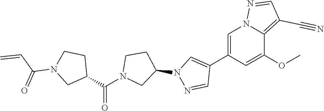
C1=C(C2=CN(C3CCN(C(C4CCN(C(C=C)=O)C4)=O)C3)N=C2)C=C(OC)C2=C(C#N)C=NN12
